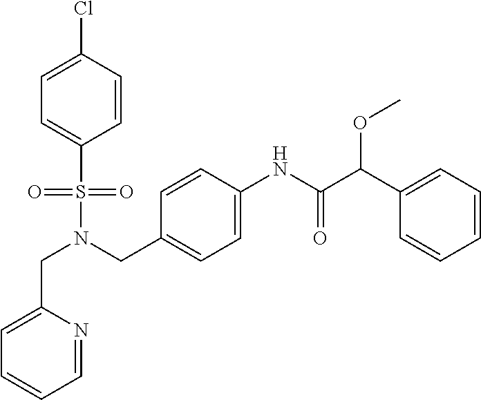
C(N(S(=O)(=O)C1=CC=C(Cl)C=C1)CC1=CC=C(NC(C(C2=CC=CC=C2)OC)=O)C=C1)C1=CC=CC=N1
